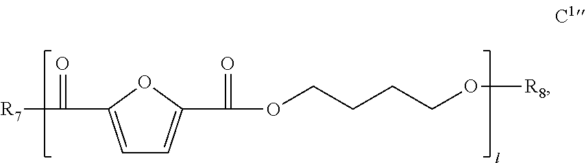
[R7]C(=O)C1=CC=C(C(OCCCCO[R8])=O)O1
